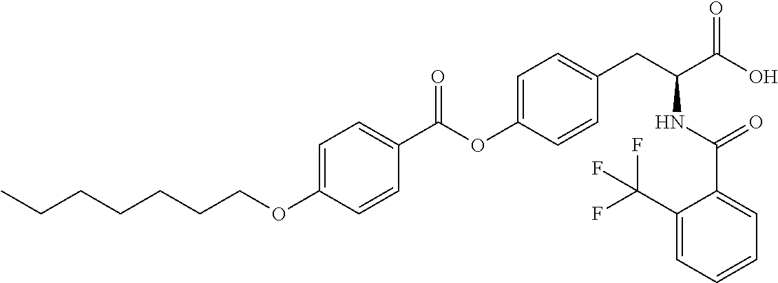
C1=C(OCCCCCCC)C=CC(C(OC2=CC=C(CC(C(O)=O)NC(C3=CC=CC=C3C(F)(F)F)=O)C=C2)=O)=C1
